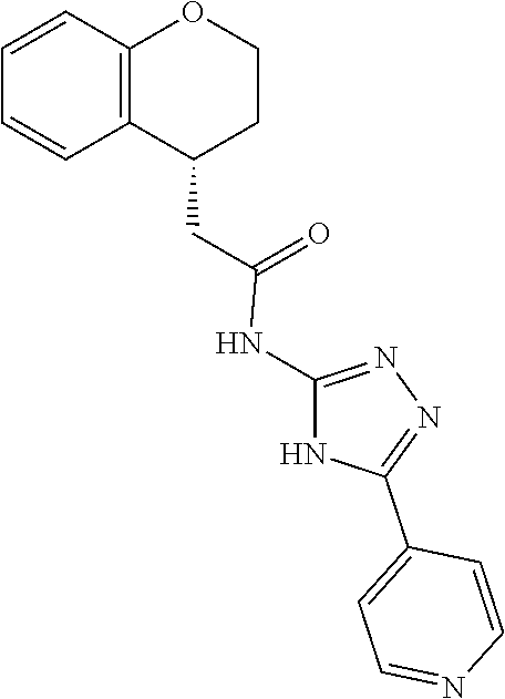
N1=C(NC(CC2C3=C(C=CC=C3)OCC2)=O)NC(C2=CC=NC=C2)=N1
